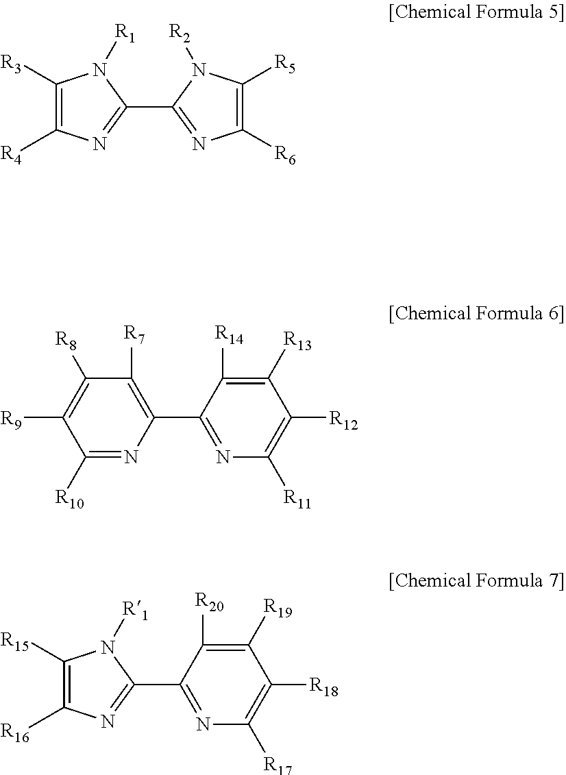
C1([R3])=C([R4])N=C(C2=NC([R6])=C([R5])N2[R2])N1[R1].C1([R10])=NC(C2=NC([R11])=C([R12])C([R13])=C2[R14])=C([R7])C([R8])=C1[R9].C1([R15])=C([R16])N=C(C2=NC([R17])=C([R18])C([R19])=C2[R20])N1[R1]
